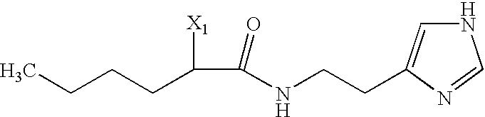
CCCCC(C(=O)NCCC1=CNC=N1)[X1]
